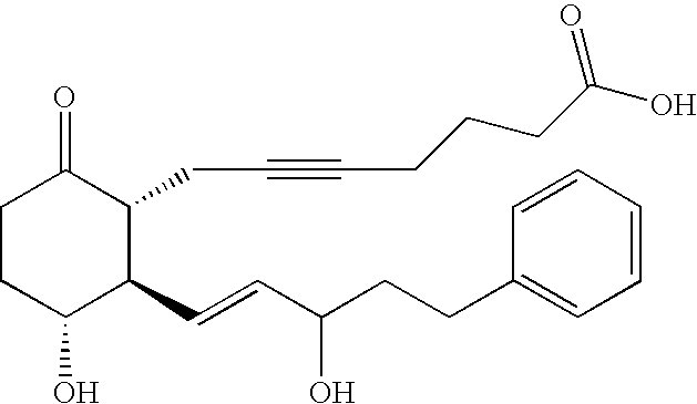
C1CC(O)C(C=CC(CCC2=CC=CC=C2)O)C(CC#CCCCC(O)=O)C1=O
